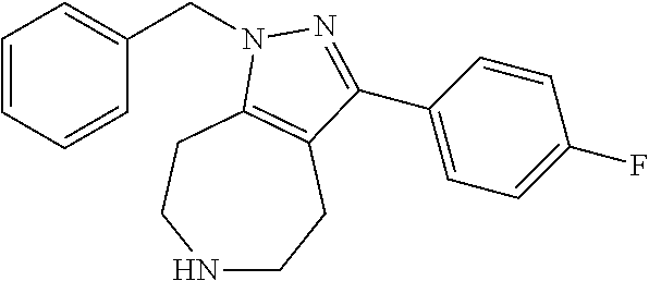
C1=CC=CC(CN2C3=C(CCNCC3)C(C3=CC=C(F)C=C3)=N2)=C1
